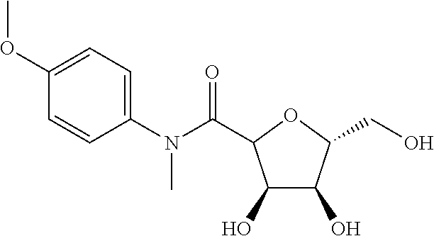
C1(O)C(O)C(CO)OC1C(N(C1=CC=C(OC)C=C1)C)=O
